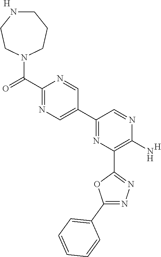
C1(C2=CN=C(C(=O)N3CCCNCC3)N=C2)=NC(C2=NN=C(C3=CC=CC=C3)O2)=C(N)N=C1.[H].[H]
